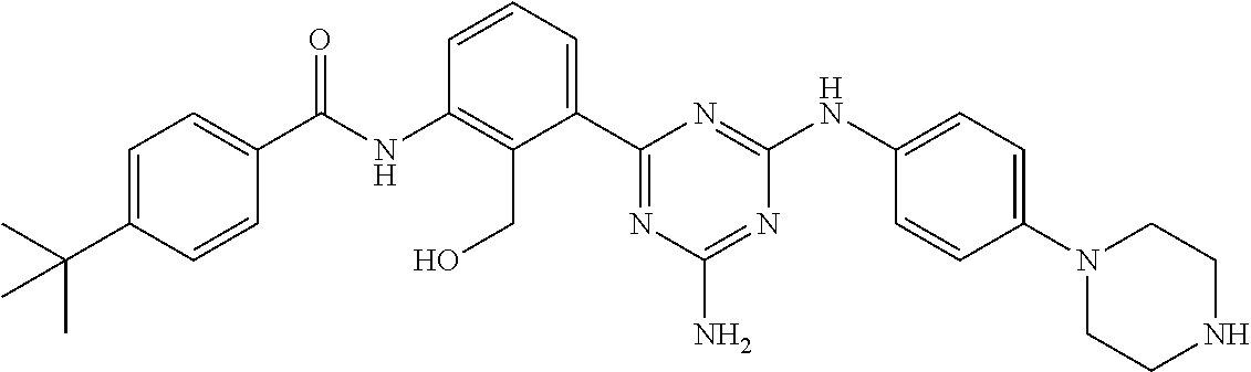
N(C1=C(CO)C(C2=NC(N)=NC(NC3=CC=C(N4CCNCC4)C=C3)=N2)=CC=C1)C(=O)C1=CC=C(C(C)(C)C)C=C1
